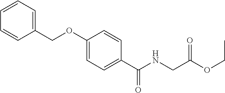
C1(COC2=CC=C(C(NCC(OCC)=O)=O)C=C2)=CC=CC=C1
